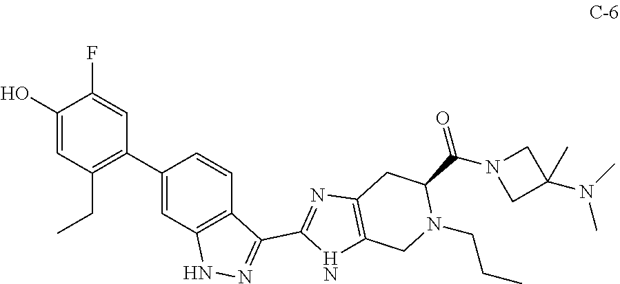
C1(O)=CC(CC)=C(C2=CC3=C(C=C2)C(C2=NC4=C(N2)CN(CCC)C(C(N2CC(N(C)C)(C)C2)=O)C4)=NN3)C=C1F
